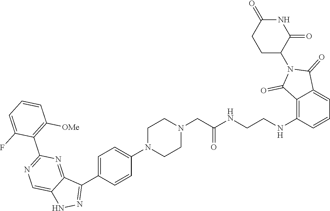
C1CN(C2=CC=C(C3=NNC4=CN=C(C5=C([OMe])C=CC=C5F)N=C43)C=C2)CCN1CC(=O)NCCNC1=C2C(=CC=C1)C(=O)N(C1CCC(=O)NC1=O)C2=O
